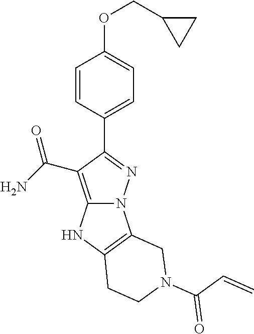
O(C1=CC=C(C2=NN3C(=C2C(N)=O)NC2=C3CN(C(C=C)=O)CC2)C=C1)CC1CC1
